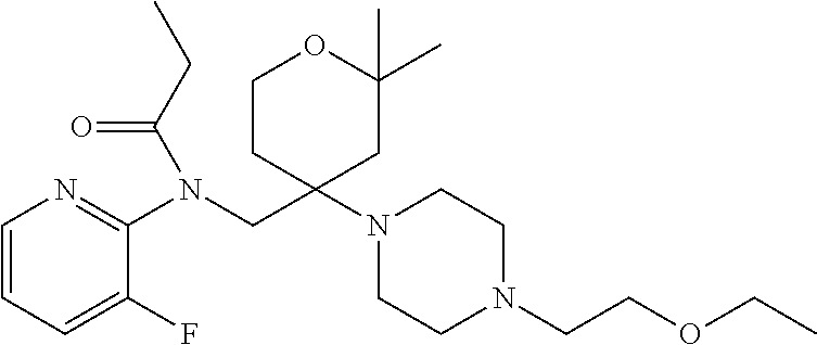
C1=CC=C(F)C(N(CC2(N3CCN(CCOCC)CC3)CC(C)(C)OCC2)C(CC)=O)=N1
